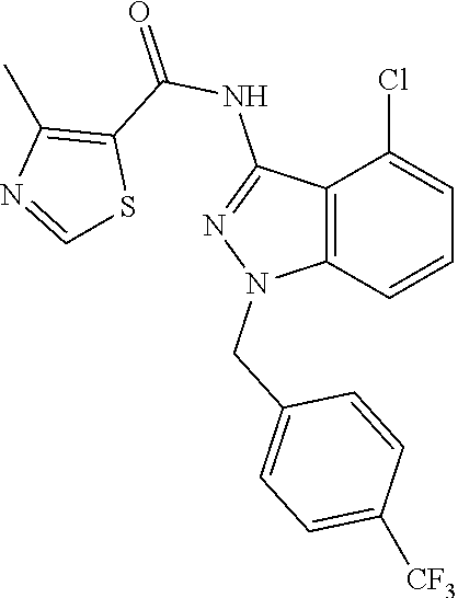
C12=C(C=CC=C1Cl)N(CC1=CC=C([CF3])C=C1)N=C2NC(=O)C1=C(C)N=CS1
